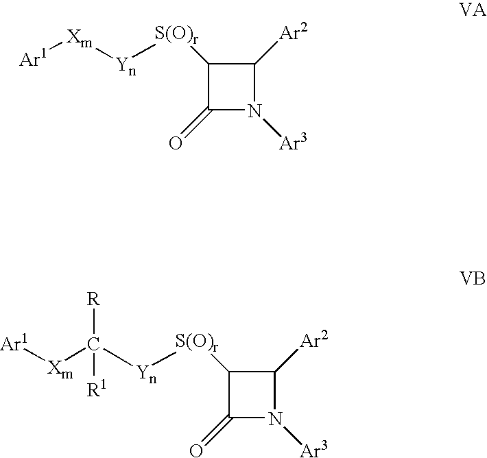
C1([S(O)r][Yn][Xm][Ar1])C(=O)N([Ar3])C1[Ar2].C1([S(O)r][Yn]C([Xm][Ar1])([R])[R1])C(=O)N([Ar3])C1[Ar2]
